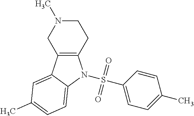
C12=C(C3=CC(C)=CC=C3N1S(C1=CC=C(C)C=C1)(=O)=O)CN(C)CC2
